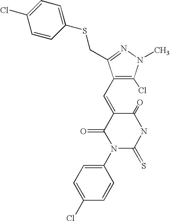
C1(=O)C(=CC2=C(Cl)N(C)N=C2CSC2=CC=C(Cl)C=C2)C(=O)N(C2=CC=C(Cl)C=C2)C(=S)N1
